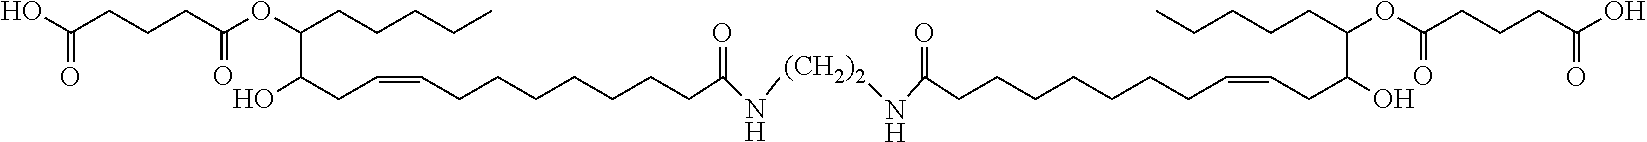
OC(CCCC(OC(CCCCC)C(CC=CCCCCCCCC(=O)N[(CH2)2]NC(CCCCCCCC=CCC(O)C(CCCCC)OC(=O)CCCC(=O)O)=O)O)=O)=O
